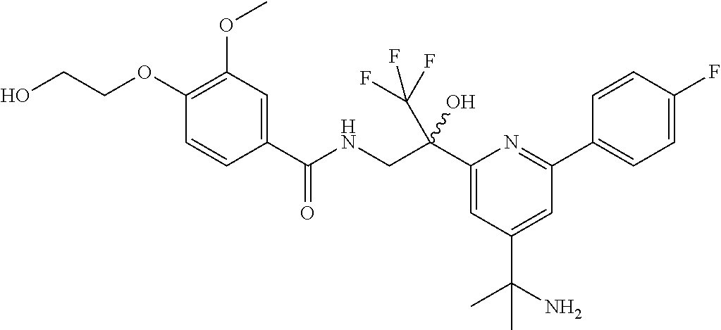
C1(C(CNC(=O)C2=CC(OC)=C(OCCO)C=C2)(C(F)(F)F)O)=CC(C(N)(C)C)=CC(C2=CC=C(F)C=C2)=N1
